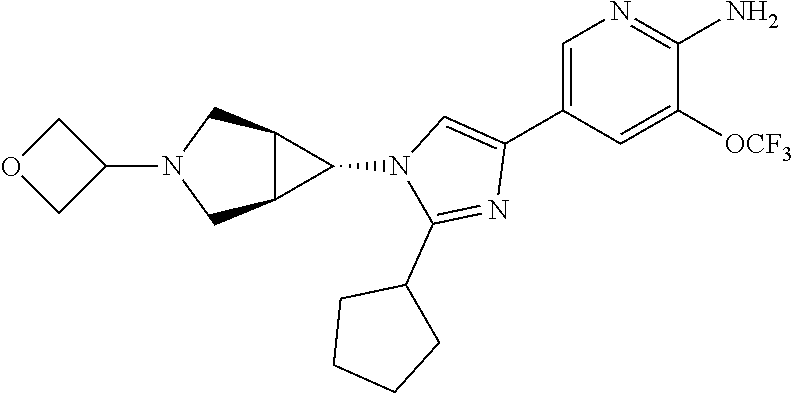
C1=C(C2=CN(C3C4C3CN(C3COC3)C4)C(C3CCCC3)=N2)C=C([OCF3])C(N)=N1
